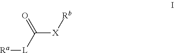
[X](C(=O)[L][Ra])[Rb]
